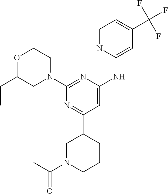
C1=NC(NC2=CC(C3CN(C(C)=O)CCC3)=NC(N3CCOC(CC)C3)=N2)=CC(C(F)(F)F)=C1
